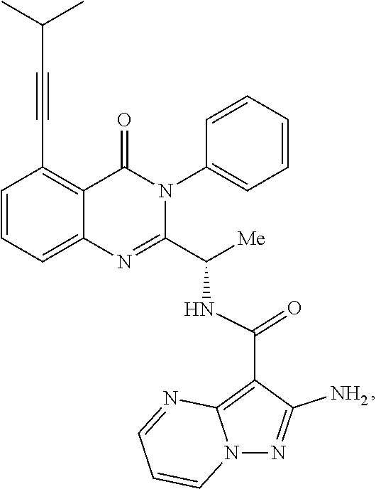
C1=CC=C2C(=C1C#CC(C)C)C(=O)N(C1=CC=CC=C1)C(C([Me])NC(C1=C3N(N=C1N)C=CC=N3)=O)=N2
